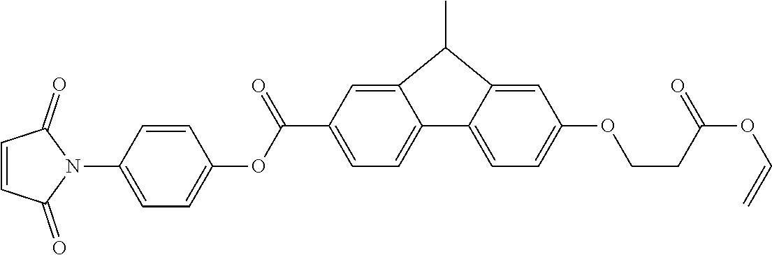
C(C1=CC=C2C3=CC=C(OCCC(OC=C)=O)C=C3C(C)C2=C1)(OC1=CC=C(N2C(=O)C=CC2=O)C=C1)=O
